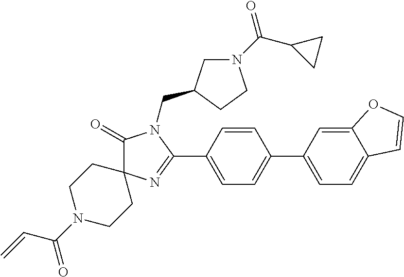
C1(=O)C2(N=C(C3=CC=C(C4=CC=C5C(=C4)OC=C5)C=C3)N1CC1CN(C(C3CC3)=O)CC1)CCN(C(C=C)=O)CC2
